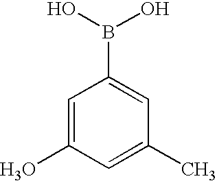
C1=C(O)C=C(C)C=C1B(O)O
